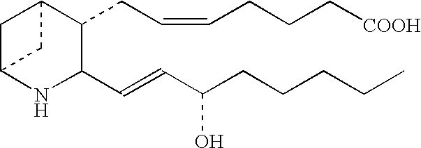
C1C2NC(C=CC(CCCCC)O)C(CC=CCCC[COOH])C1C2
